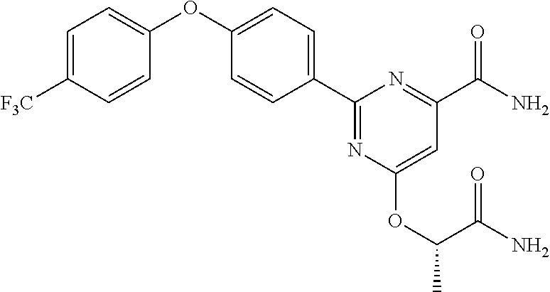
C1=C([F3C])C=CC(OC2=CC=C(C3=NC(OC(C(N)=O)C)=CC(C(N)=O)=N3)C=C2)=C1
